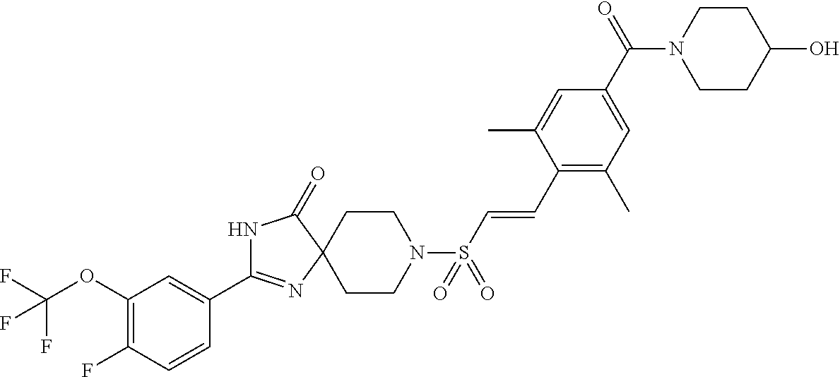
C1(C2=NC3(C(=O)N2)CCN(S(C=CC2=C(C)C=C(C(=O)N4CCC(O)CC4)C=C2C)(=O)=O)CC3)=CC(OC(F)(F)F)=C(F)C=C1
